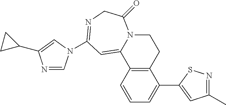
C1=CC2=C(C(C3=CC(C)=NS3)=C1)CCN1C2=CC(N2C=NC(C3CC3)=C2)=NCC1=O
